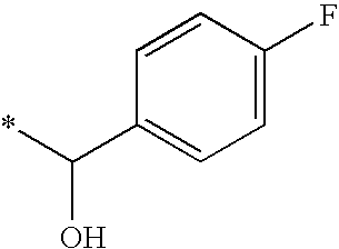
*C(C1=CC=C(F)C=C1)O
